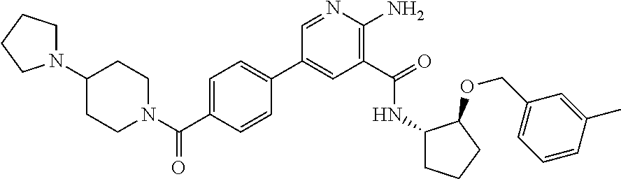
C1(C2=CC=C(C(N3CCC(N4CCCC4)CC3)=O)C=C2)=CC(C(=O)NC2CCCC2OCC2=CC=CC(C)=C2)=C(N)N=C1
